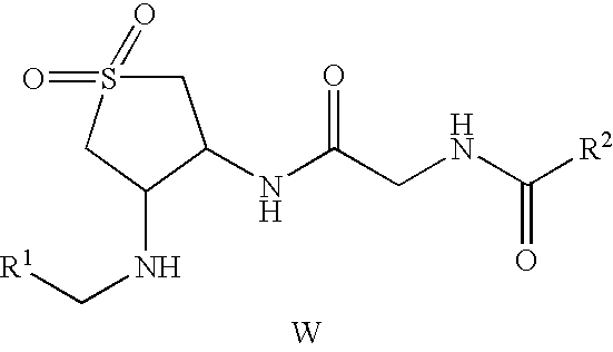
[W].N(C(CNC([R2])=O)=O)C1CS(=O)(=O)CC1NC[R1]
